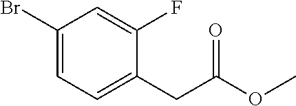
C1(Br)=CC=C(CC(OC)=O)C(F)=C1
